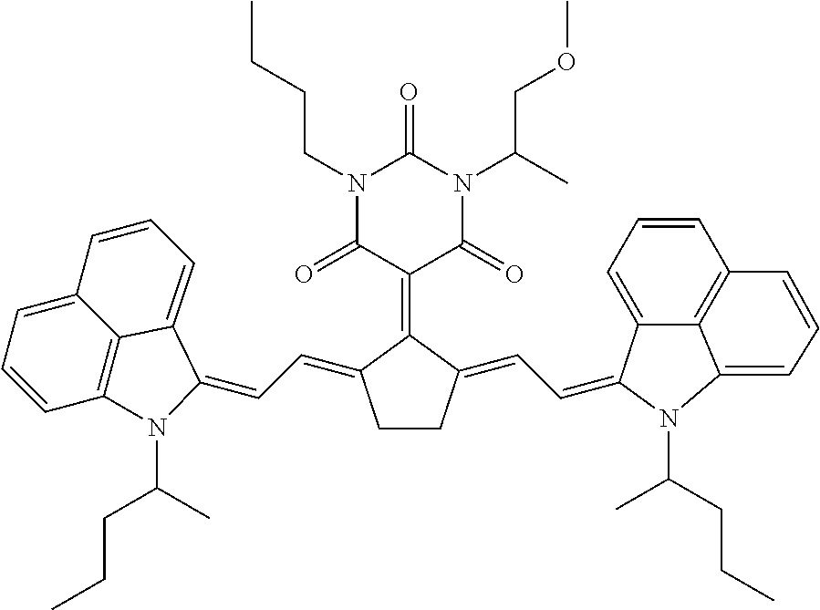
C1(=C2C(=CC=C3N(C(CCC)C)C4=C5C(=CC=C4)C=CC=C53)CCC2=CC=C2C3=CC=CC4=C3C(=CC=C4)N2C(CCC)C)C(=O)N(C(C)COC)C(=O)N(CCCC)C1=O
